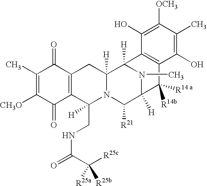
C1(C)=C([CH3O])C(=O)C2=C(C1=O)CC1([H])N(C2(CNC(=O)C([R25c])([R25b])[R25a])[H])C([R21])C2([H])N(C)C1([H])C1=C(C2([R14b])[R14 a])C(O)=C(C)C([OCH3])=C1O
